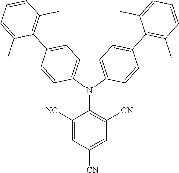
C12=C(N(C3=C([CN])C=C([CN])C=C3[NC])C3=C1C=C(C1=C(C)C=CC=C1C)C=C3)C=CC(C1=C(C)C=CC=C1C)=C2
